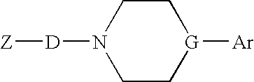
C1C[G]([Ar])CCN1[D][Z]
